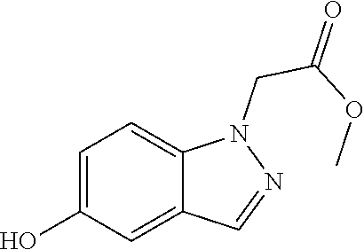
C1=C(O)C=C2C(=C1)N(CC(OC)=O)N=C2
